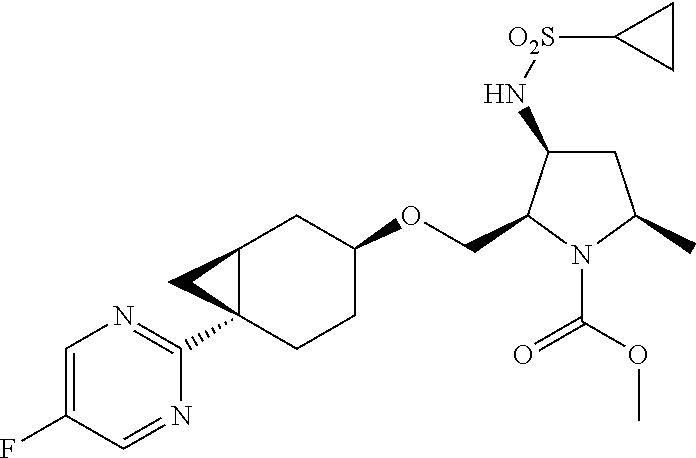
C1=C(F)C=NC(C23CCC(OCC4C(N[O2S]C5CC5)CC(C)N4C(OC)=O)CC2C3)=N1
